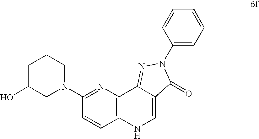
C1=CC2=C(N=C1N1CCCC(O)C1)C1=NN(C3=CC=CC=C3)C(=O)C1=CN2
